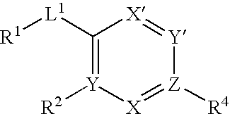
C1([L1][R1])=[Y]([R2])[X]=[Z]([R4])[Y]=[X]1
